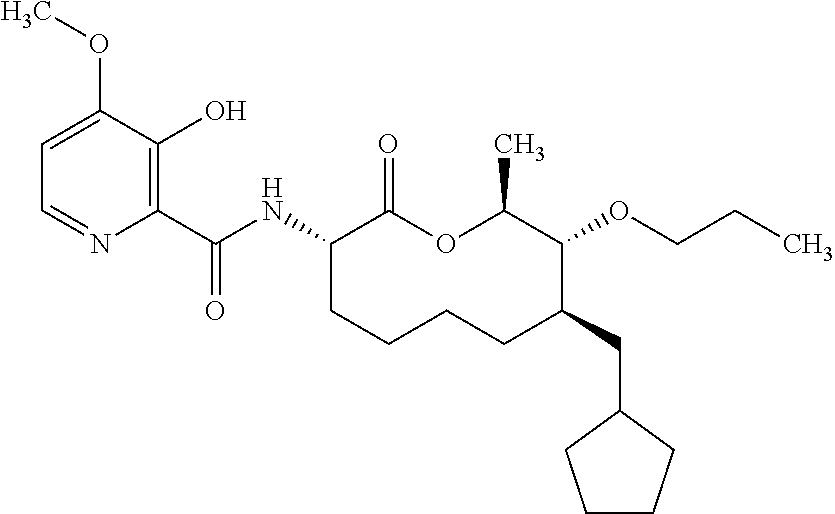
C1(C(NC2C(=O)OC(C)C(OCCC)C(CC3CCCC3)CCCC2)=O)=C(O)C(OC)=CC=N1
